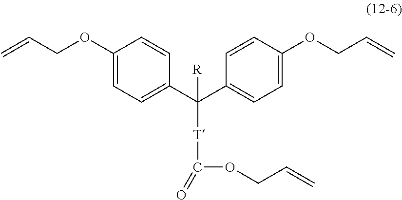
C1(OCC=C)=CC=C(C(C2=CC=C(OCC=C)C=C2)([T]C(OCC=C)=O)[R])C=C1
